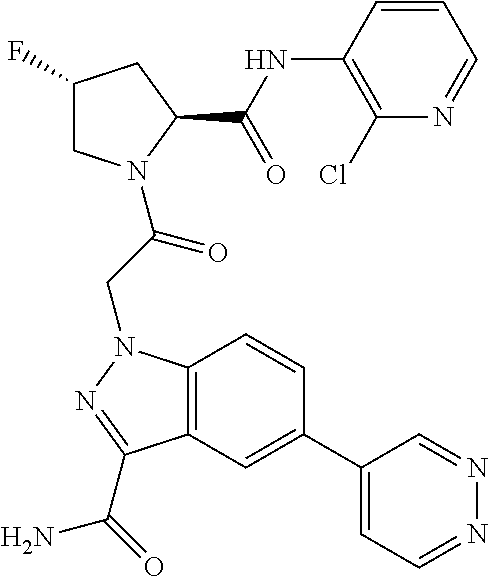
C12=C(C=C(C3=CC=NN=C3)C=C1)C(C(N)=O)=NN2CC(=O)N1CC(F)CC1C(=O)NC1=C(Cl)N=CC=C1
